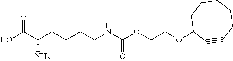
OC(C(CCCCNC(OCCOC1C#CCCCCC1)=O)N)=O
